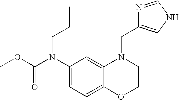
C1(N(C(OC)=O)CCC)=CC=C2C(=C1)N(CC1=CNC=N1)CCO2
